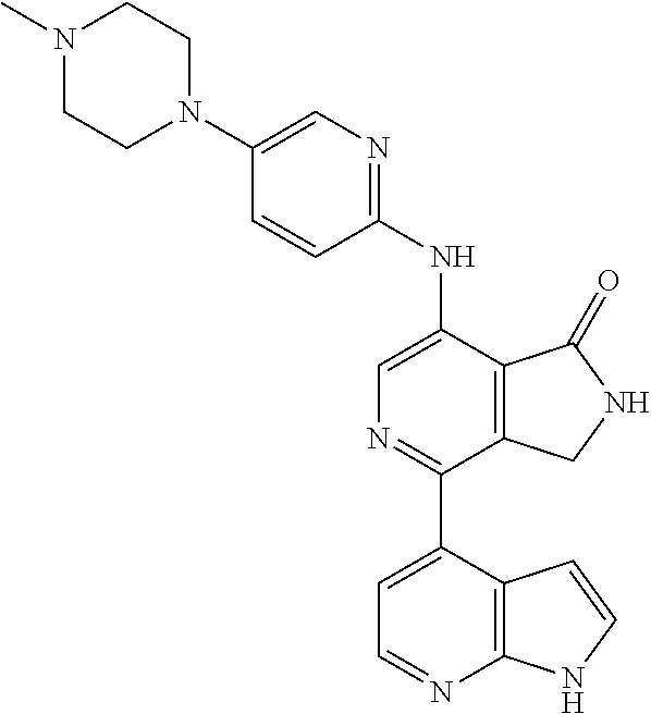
N1(C)CCN(C2=CN=C(NC3=CN=C(C4=CC=NC5=C4C=CN5)C4=C3C(=O)NC4)C=C2)CC1
